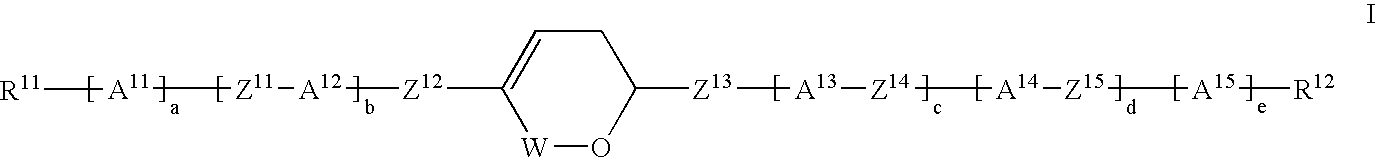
C1C=C([Z12][A12][Z11][A11][R11])[W]OC1[Z13][A13][Z14][A14][Z15][A15][R12]
